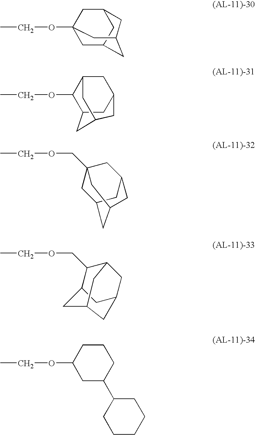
C1C2CC3(OCC)CC1CC(C3)C2.C1(OCC)C2CC3CC1CC(C3)C2.C1C2CC3CC1(COCC)CC(C3)C2.C(C)OCC1C2CC3CC1CC(C3)C2.C(C)OC1CC(C2CCCCC2)CCC1
